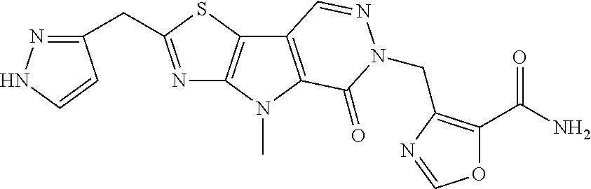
N1=C(CC2=NNC=C2)SC2=C1N(C)C1=C2C=NN(CC2=C(C(N)=O)OC=N2)C1=O
